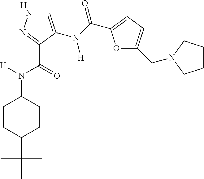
[H].C1=C(N(C(=O)C2=CC=C(CN3CCCC3)O2)[H])C(C(=O)N([H])C2CCC(C(C)(C)C)CC2)=NN1
